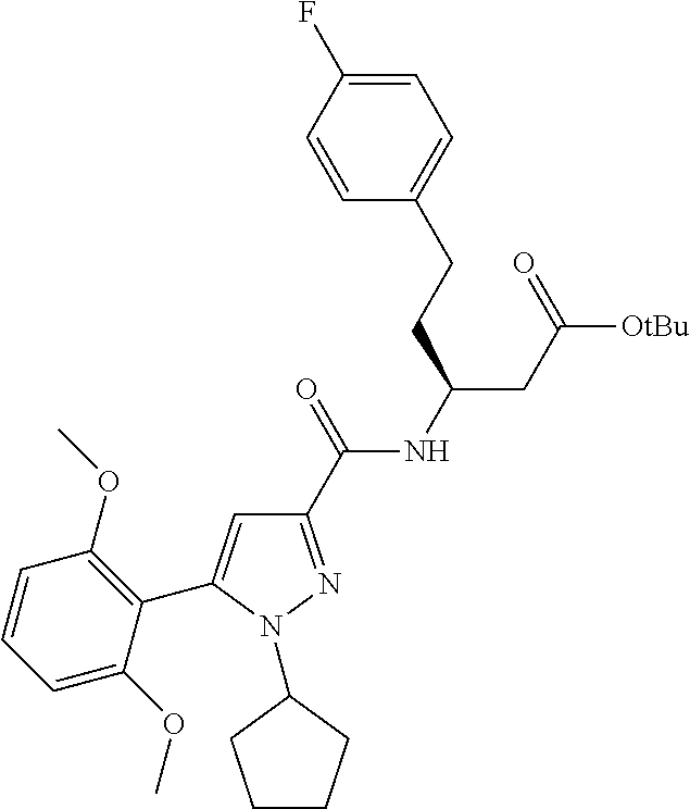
C1(C(=O)NC(CC([OtBu])=O)CCC2=CC=C(F)C=C2)=NN(C2CCCC2)C(C2=C(OC)C=CC=C2OC)=C1
